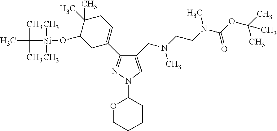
C1(CN(CCN(C(OC(C)(C)C)=O)C)C)=CN(C2OCCCC2)N=C1C1=CCC(C)(C)C(O[Si](C(C)(C)C)(C)C)C1
